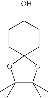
C1CC2(CCC1O)OC(C)(C)C(C)(C)O2
